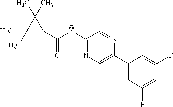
C1(C(=O)NC2=NC=C(C3=CC(F)=CC(F)=C3)N=C2)C(C)(C)C1(C)C
